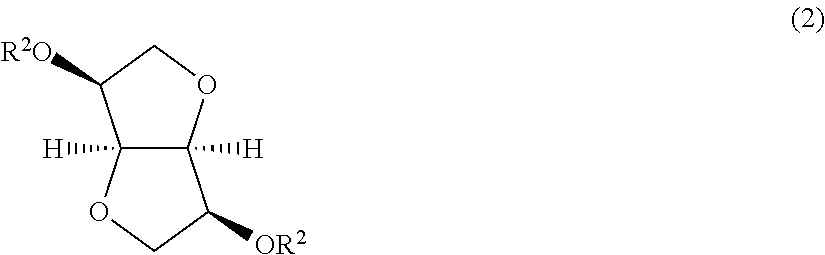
C12([H])C([H])(OCC1[R2O])C([OR2])CO2
